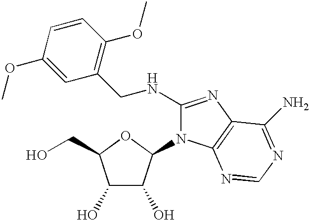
C1(O)C(O)C(N2C(NCC3=C(OC)C=CC(OC)=C3)=NC3=C2N=CN=C3N)OC1CO
